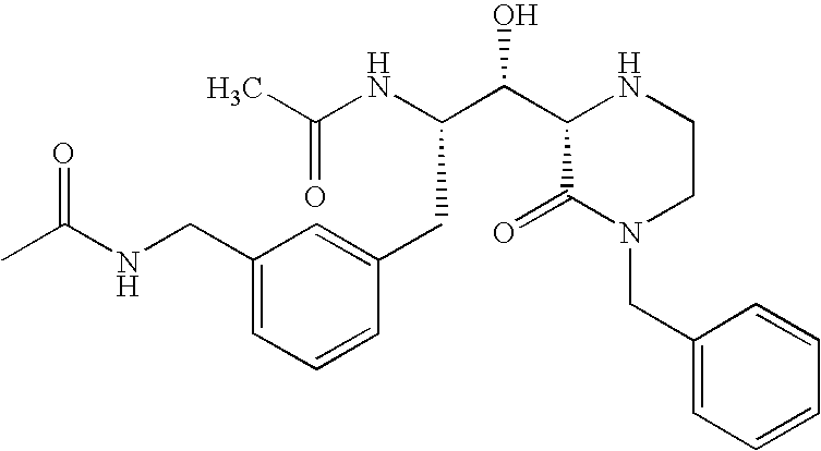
CC(NC(C(C1NCCN(CC2=CC=CC=C2)C1=O)O)CC1=CC(CNC(C)=O)=CC=C1)=O
